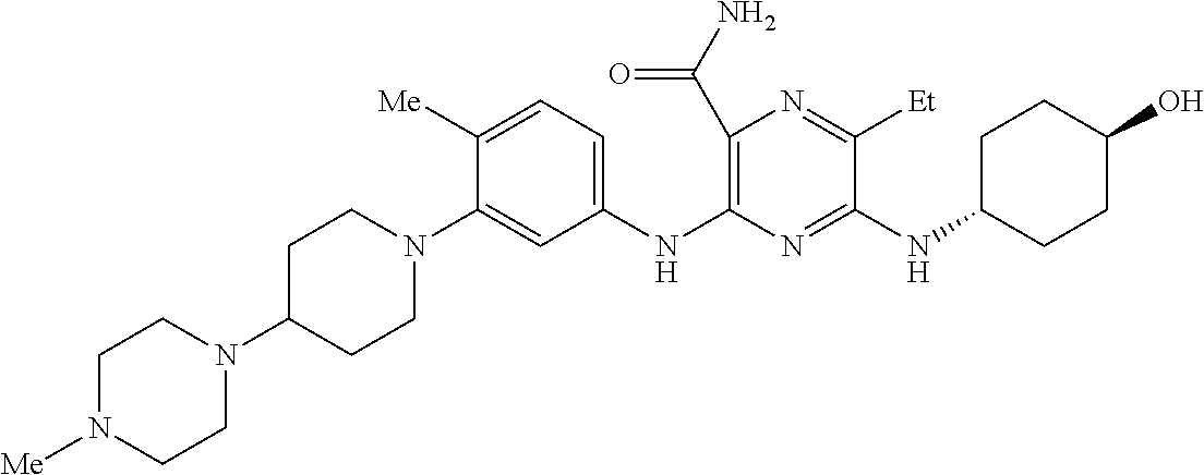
C1(C(N)=O)=C(NC2=CC=C([Me])C(N3CCC(N4CCN([Me])CC4)CC3)=C2)N=C(NC2CCC(O)CC2)C([Et])=N1
